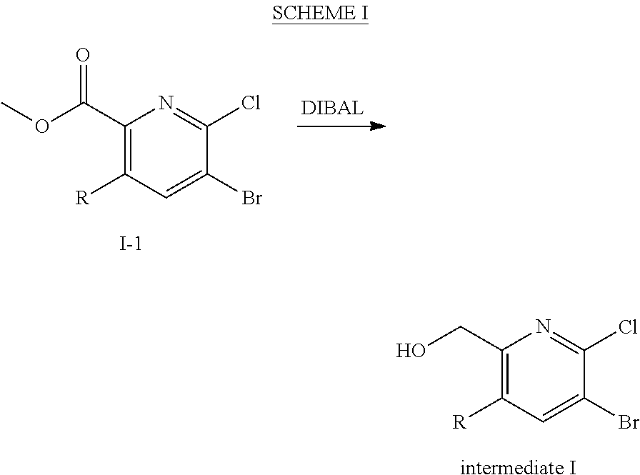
COC(C1=C([R])C=C(Br)C(Cl)=N1)=O.[I-].OCC1=C([R])C=C(Br)C(Cl)=N1.[intermediate I]
